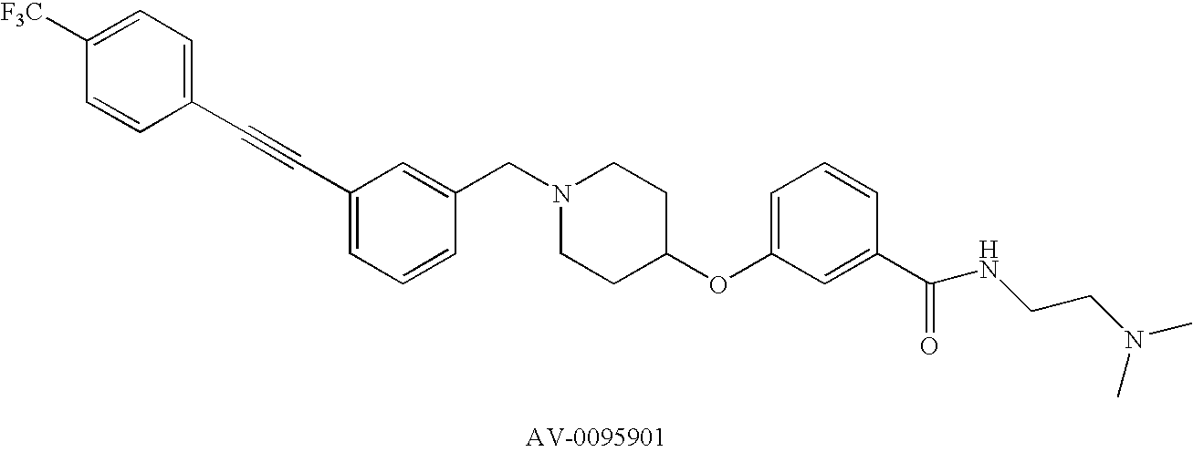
C1(CN2CCC(OC3=CC=CC(C(=O)NCCN(C)C)=C3)CC2)=CC(C#CC2=CC=C([F3C])C=C2)=CC=C1
